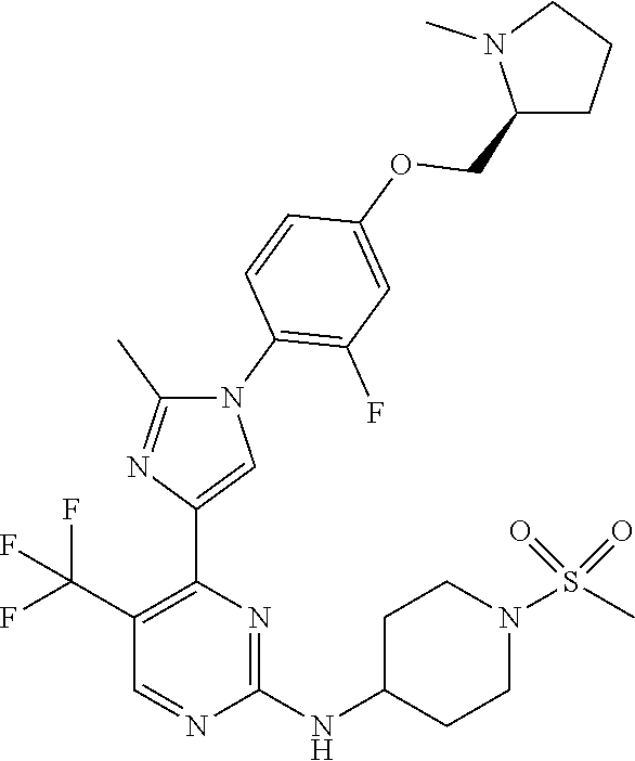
C1=NC(NC2CCN(S(C)(=O)=O)CC2)=NC(C2=CN(C3=C(F)C=C(OCC4CCCN4C)C=C3)C(C)=N2)=C1C(F)(F)F
